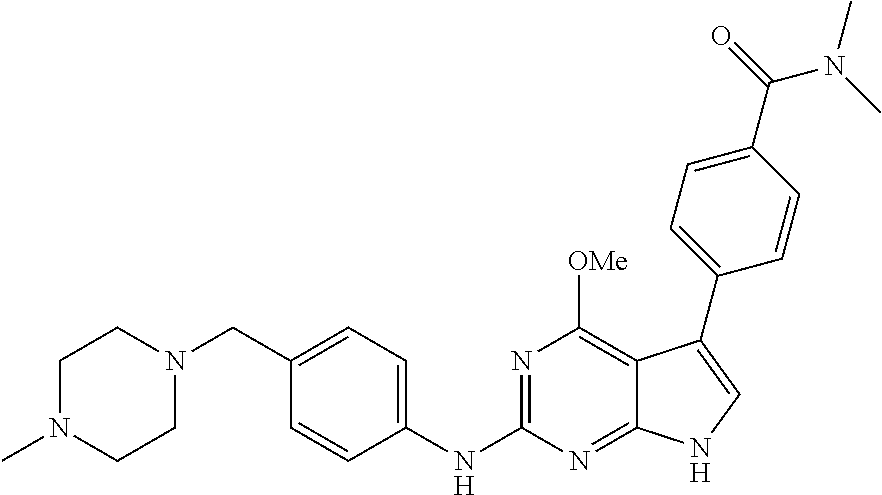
C1N(C)CCN(CC2=CC=C(NC3=NC([OMe])=C4C(=N3)NC=C4C3=CC=C(C(=O)N(C)C)C=C3)C=C2)C1
